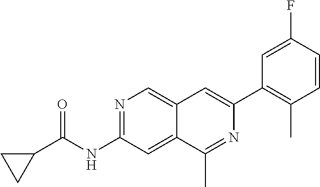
N1=C(NC(C2CC2)=O)C=C2C(=C1)C=C(C1=C(C)C=CC(F)=C1)N=C2C
